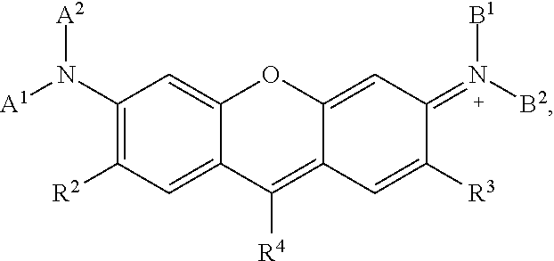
C1(N([A1])[A2])=C([R2])C=C2C(=C1)OC1=CC(=N([B2])[B1])C([R3])=CC1=C2[R4]
